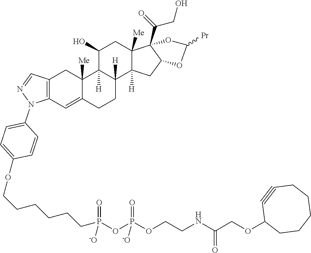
C12=C(C=C3C([Me])(C1)C1([H])C([H])(CC3)C3([H])C([Me])(CC1O)C1(C(=O)CO)C(C3)OC([Pr])O1)N(C1=CC=C(OCCCCCCP(OP(OCCNC(COC3CCCCCC#C3)=O)(=O)[-O])(=O)[-O])C=C1)N=C2
